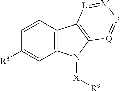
C1=CC([R3])=CC2=C1C1=C(N2[X][R9])[Q]=P[M]=[L]1
